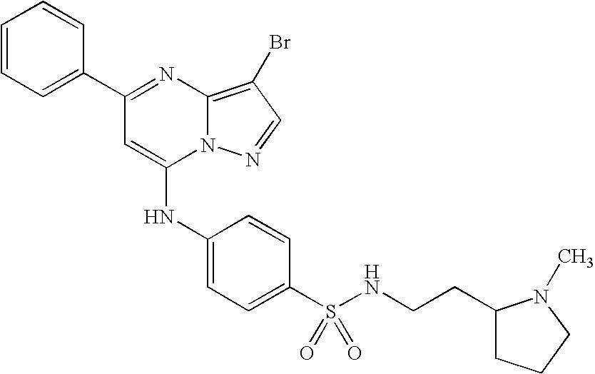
C1=C(C2=NC3=C(Br)C=NN3C(NC3=CC=C(S(=O)(=O)NCCC4CCCN4C)C=C3)=C2)C=CC=C1
